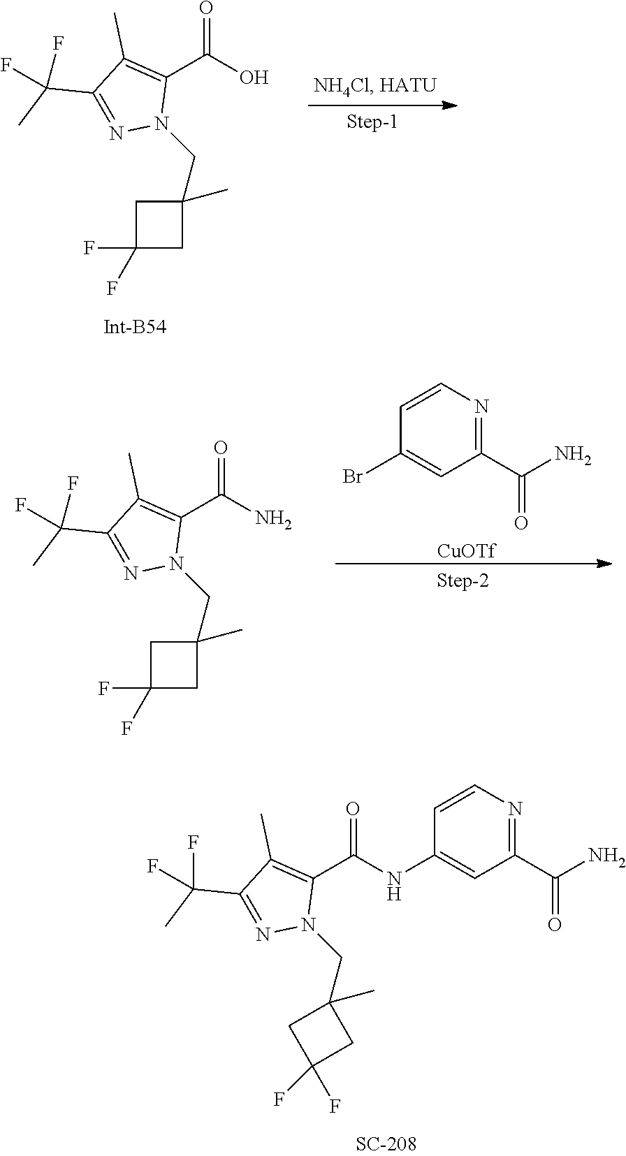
O=C(C1=C(C)C(C(C)(F)F)=NN1CC1(C)CC(F)(F)C1)O.O=C(C1=C(C)C(C(C)(F)F)=NN1CC1(C)CC(F)(F)C1)NC1=CC(C(=O)N)=NC=C1.C1(Br)=CC(C(=O)N)=NC=C1.[CuOTf].O=C(C1=C(C)C(C(C)(F)F)=NN1CC1(C)CC(F)(F)C1)N
